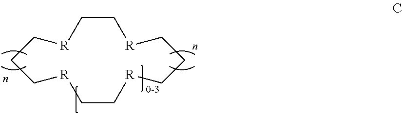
C1C[R]CCC[R]CC[R]CCC[R]1
